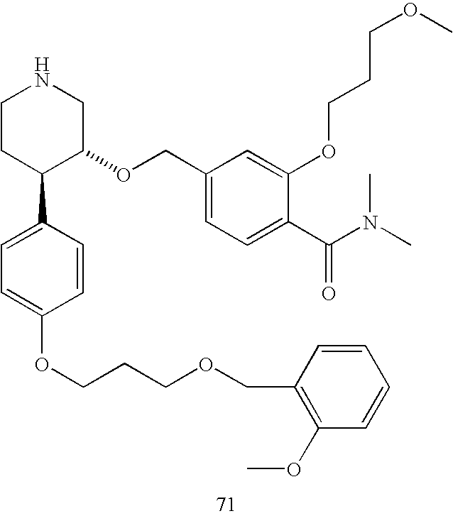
C1CC(C2=CC=C(OCCCOCC3=C(OC)C=CC=C3)C=C2)C(OCC2=CC=C(C(N(C)C)=O)C(OCCCOC)=C2)CN1
